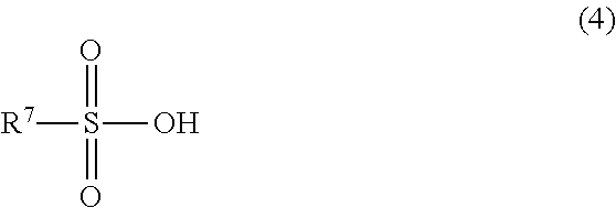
[R7]S(=O)(=O)O
